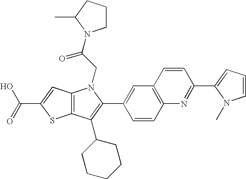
C(C1=CC2=C(S1)C(C1CCCCC1)=C(C1=CC3=C(C=C1)N=C(C1=CC=CN1C)C=C3)N2CC(=O)N1CCCC1C)(=O)O
